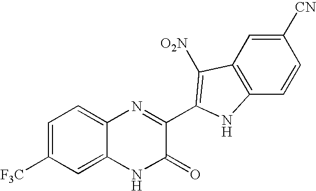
C1=C2C(=CC=C1[F3C])N=C(C1=C([O2N])C3=C(C=CC([CN])=C3)N1)C(=O)N2
